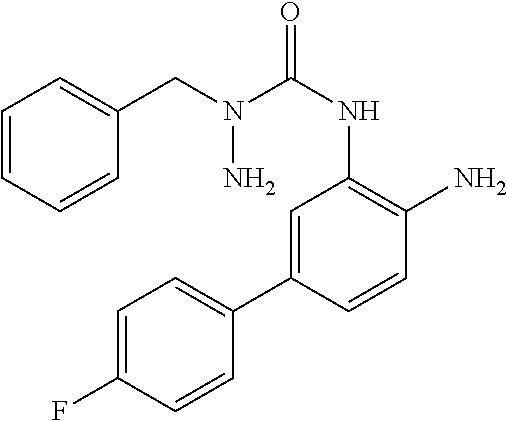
C1=C(C2=CC=C(F)C=C2)C=CC(N)=C1NC(=O)N(CC1=CC=CC=C1)N
